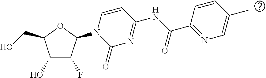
C1(O)C(F)C(N2C(=O)N=C(NC(C3=NC=C(C)C=C3)=O)C=C2)OC1CO
